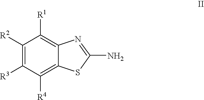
C1([R2])=C([R3])C([R4])=C2C(=C1[R1])N=C(N)S2
